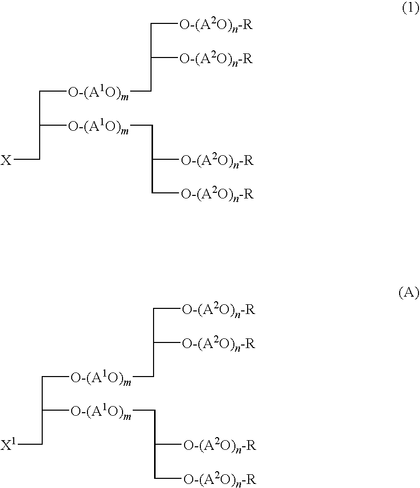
C([O-(A1O)m]CC(C[O-(A2O)n-R])[O-(A2O)n-R])C(C[X])[O-(A1O)m]CC(C[O-(A2O)n-R])[O-(A2O)n-R].C([O-(A1O)m]CC(C[O-(A2O)n-R])[O-(A2O)n-R])C(C[X1])[O-(A1O)m]CC(C[O-(A2O)n-R])[O-(A2O)n-R]
